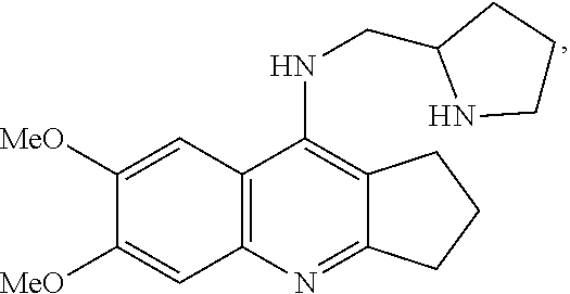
C12=C(NCC3NCCC3)C3=C(N=C1CCC2)C=C([MeO])C([MeO])=C3
